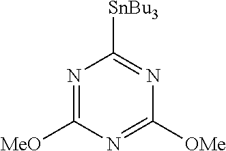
N1=C([MeO])N=C([OMe])N=C1[SnBu3]
